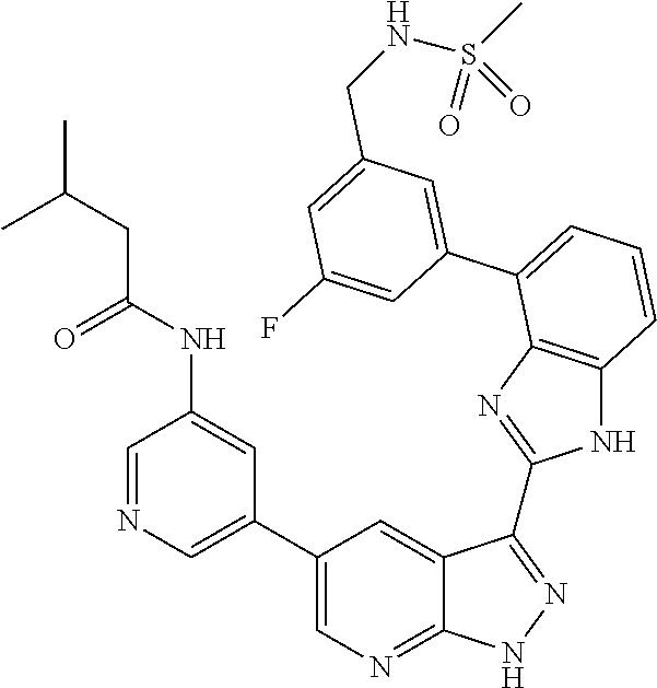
C1=C(C2=CC=CC3=C2N=C(C2=NNC4=NC=C(C5=CN=CC(NC(=O)CC(C)C)=C5)C=C42)N3)C=C(F)C=C1CNS(=O)(C)=O
